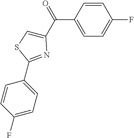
C1=CC(C(=O)C2=CSC(C3=CC=C(F)C=C3)=N2)=CC=C1F
